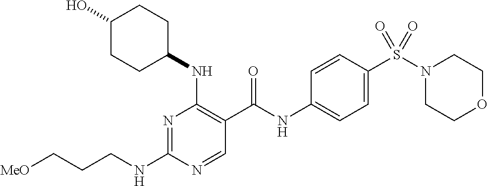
C(NC1=NC(NC2CCC(O)CC2)=C(C(NC2=CC=C(S(N3CCOCC3)(=O)=O)C=C2)=O)C=N1)CC[MeO]
